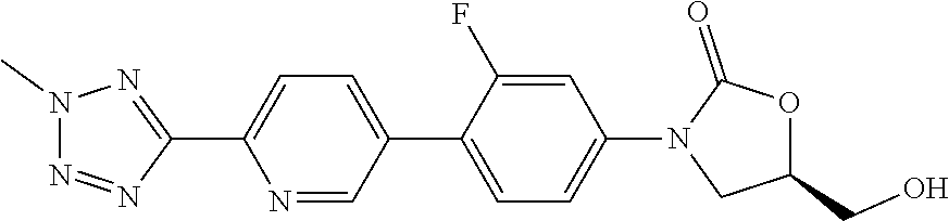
N1(C)N=NC(C2=CC=C(C3=CC=C(N4CC(CO)OC4=O)C=C3F)C=N2)=N1
